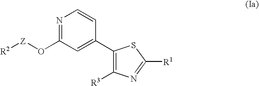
C1(O[Z][R2])=NC=CC(C2=C([R3])N=C([R1])S2)=C1
